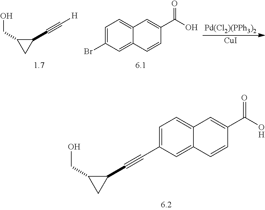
[Pd(Cl2)(PPh3)2].[CuI].C1=C(Br)C=C2C(=C1)C=C(C(O)=O)C=C2.OCC1C(C#C[H])C1.C1=C(C#CC2C(CO)C2)C=C2C(=C1)C=C(C(O)=O)C=C2
